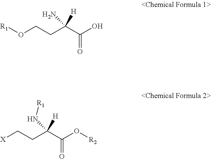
[R1]OCCC(C(O)=O)([H])N.[X]CCC(C(O[R2])=O)([H])N[R1]
